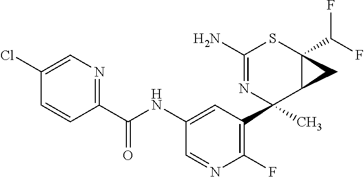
C1(N)=NC(C2=C(F)N=CC(NC(C3=NC=C(Cl)C=C3)=O)=C2)(C)C2C(C(F)F)(S1)C2
